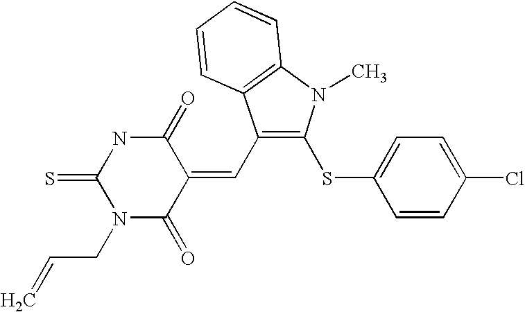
C1(C=C2C(=O)NC(=S)N(CC=C)C2=O)=C(SC2=CC=C(Cl)C=C2)N(C)C2=C1C=CC=C2
